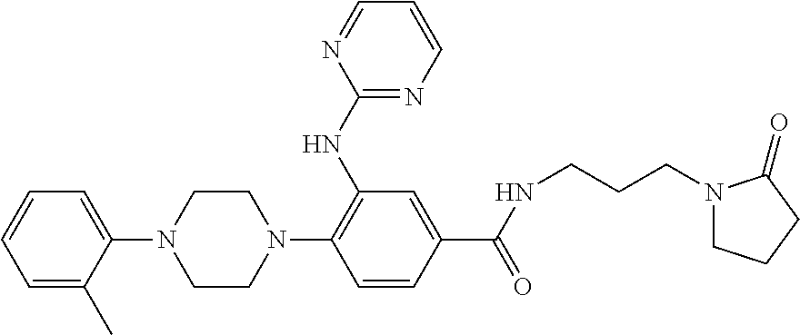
C1=C(C)C(N2CCN(C3=C(NC4=NC=CC=N4)C=C(C(=O)NCCCN4CCCC4=O)C=C3)CC2)=CC=C1
